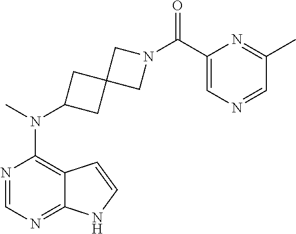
N1=CN=C2C(=C1N(C)C1CC3(C1)CN(C(C1=CN=CC(C)=N1)=O)C3)C=CN2
